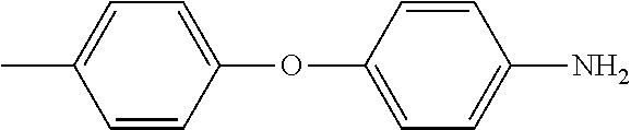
CC1=CC=C(OC2=CC=C(N)C=C2)C=C1
